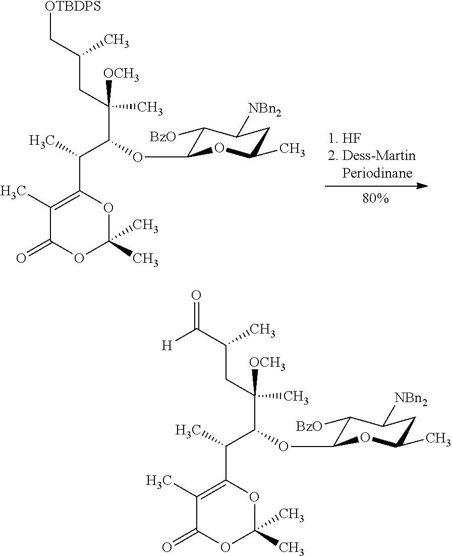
C1(C)=C(C(C)C(OC2C([BzO])C([NBn2])CC(C)O2)C(CC(C[OTBDPS])C)(C)[OCH3])OC(C)(C)OC1=O.C1(C)=C(C(C)C(OC2C([BzO])C([NBn2])CC(C)O2)C(CC(C([H])=O)C)(C)[OCH3])OC(C)(C)OC1=O
